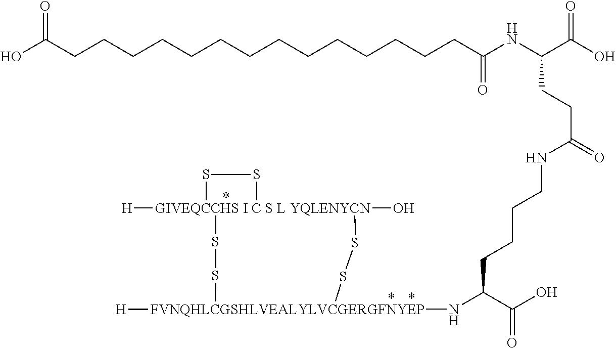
[GIVEQCCHS I C S L YQLENYCN]12([H])(O)(SS[FVNQHLCGSHLVEALYLVCGERGFNYEP]([H])(NC(C(O)=O)CCCCNC(CCC(NC(CCCCCCCCCCCCCCC(O)=O)=O)C(O)=O)=O)SS1)SS2
